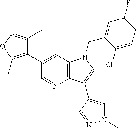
C1(C2=CC3=C(N=C2)C(C2=CN(C)N=C2)=CN3CC2=CC(F)=CC=C2Cl)=C(C)ON=C1C
